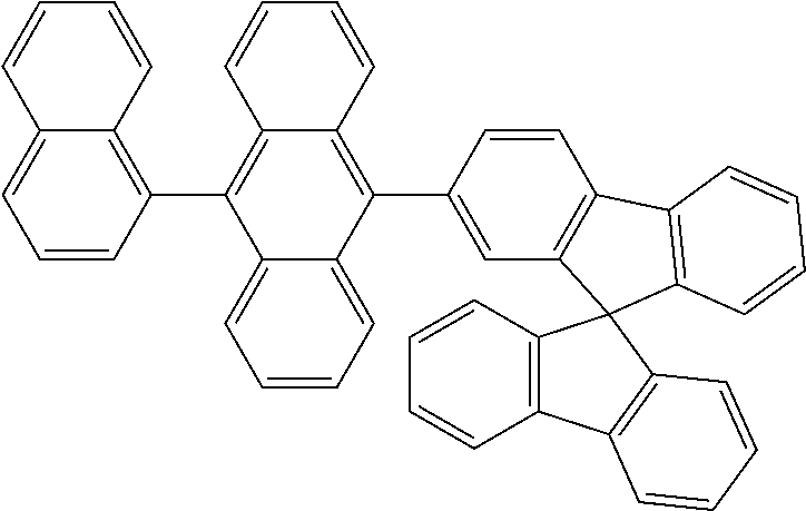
C12=CC=CC(C3=C4C(=C(C5=CC6=C(C=C5)C5=C(C=CC=C5)C65C6=C(C=CC=C6)C6=C5C=CC=C6)C5=CC=CC=C35)C=CC=C4)=C1C=CC=C2
